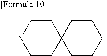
C1CC2(CCN1C)CCCCC2
